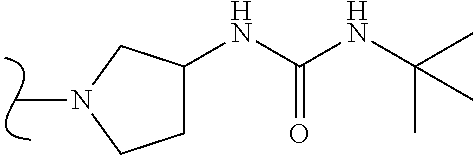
CN1CCC(NC(NC(C)(C)C)=O)C1
